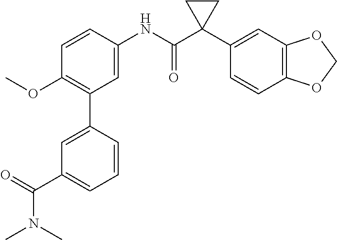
C1(C2=C(OC)C=CC(NC(C3(C4=CC5=C(C=C4)OCO5)CC3)=O)=C2)=CC(C(N(C)C)=O)=CC=C1
